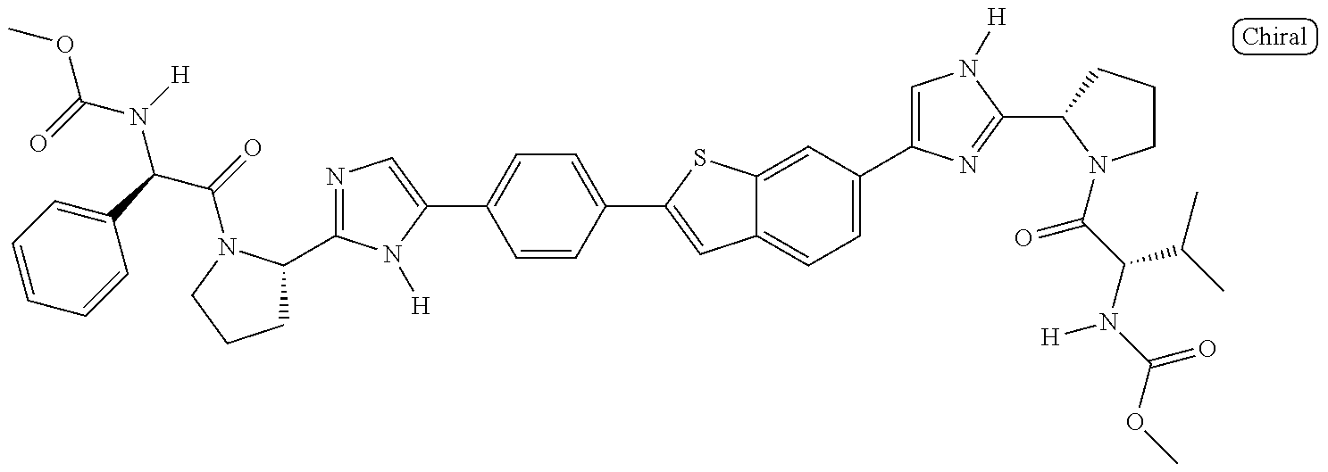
C1=CC=C(C(C(=O)N2C(C3=NC=C(C4=CC=C(C5=CC6=CC=C(C7=CN([H])C(C8CCCN8C(C(N([H])C(=O)OC)C(C)C)=O)=N7)C=C6S5)C=C4)N3[H])CCC2)N([H])C(=O)OC)C=C1
